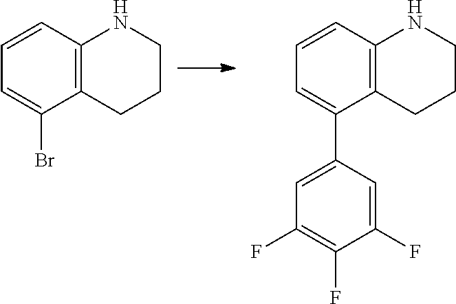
C1=CC2=C(C(Br)=C1)CCCN2.C1=CC2=C(C(C3=CC(F)=C(F)C(F)=C3)=C1)CCCN2
